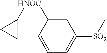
[SO2](C1=CC=CC([CONH]C2CC2)=C1)C
